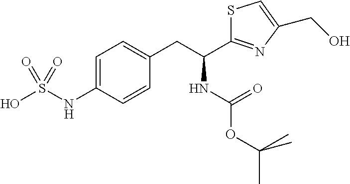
OS(=O)(=O)NC1=CC=C(CC(C2=NC(CO)=CS2)NC(=O)OC(C)(C)C)C=C1
